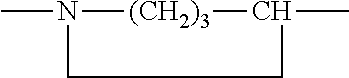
CN1[(CH2)3]C(C)CC1
